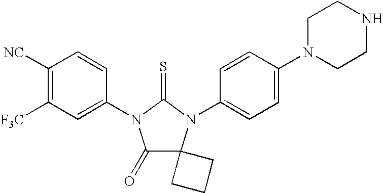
C1([NC])=C([F3C])C=C(N2C(=O)C3(N(C4=CC=C(N5CCNCC5)C=C4)C2=S)CCC3)C=C1
